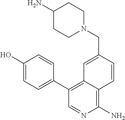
N1(CC2=CC3=C(C4=CC=C(O)C=C4)C=NC(N)=C3C=C2)CCC(N)CC1
